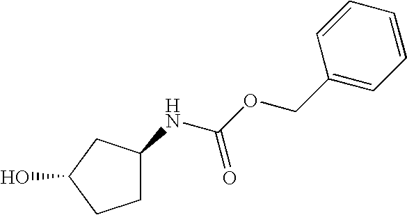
C1C(NC(OCC2=CC=CC=C2)=O)CC(O)C1
